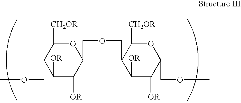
O1C([CH2OR])C(COC)C([OR])C([OR])C1COCC1C([CH2OR])OC(COC)C([OR])C1[OR]
